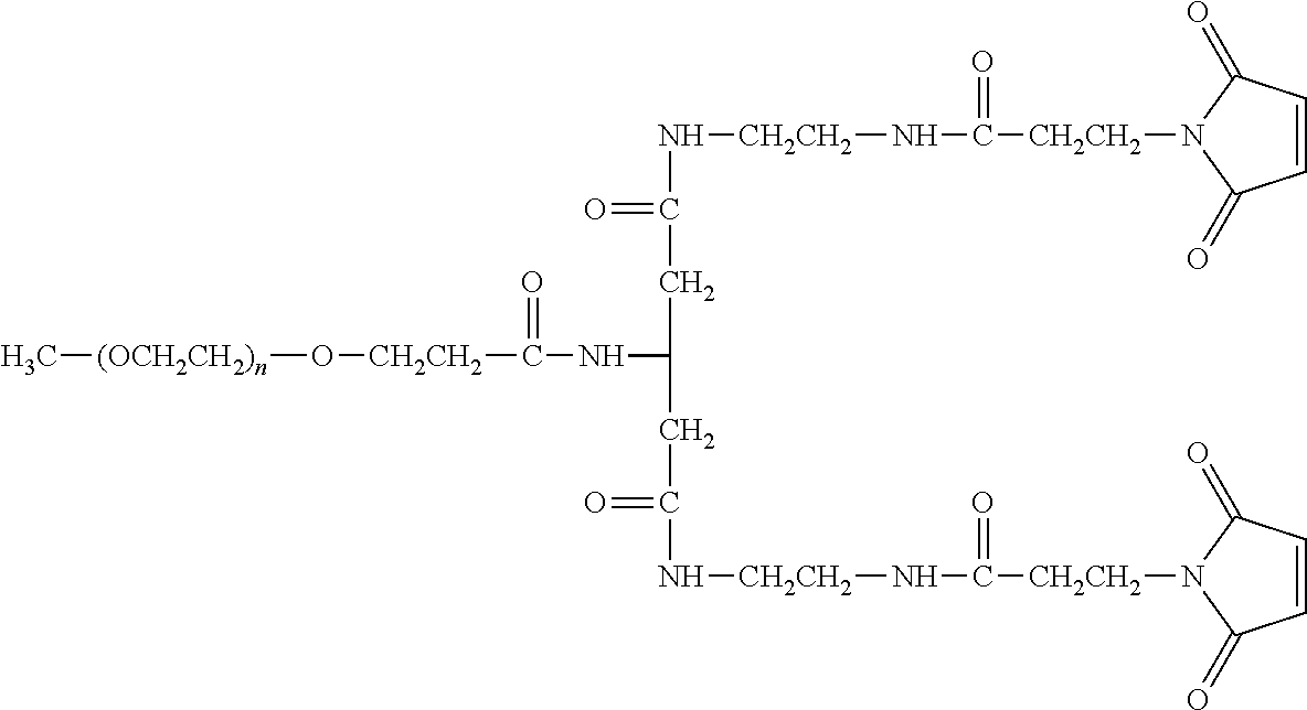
[(OCH2CH2)n](C)O[CH2CH2]C(NC(CC(N[CH2CH2]NC([CH2CH2]N1C(=O)C=CC1=O)=O)=O)CC(N[CH2CH2]NC([CH2CH2]N1C(=O)C=CC1=O)=O)=O)=O
